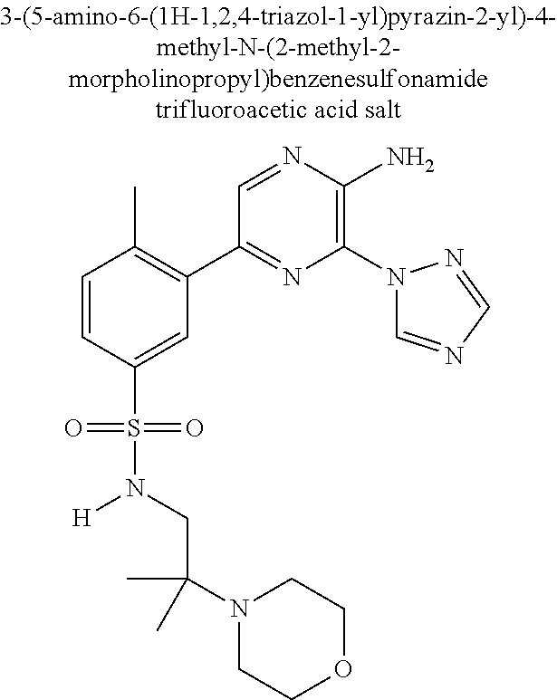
C1=CC(S(=O)(=O)N(CC(C)(N2CCOCC2)C)[H])=CC(C2=NC(N3C=NC=N3)=C(N)N=C2)=C1C
